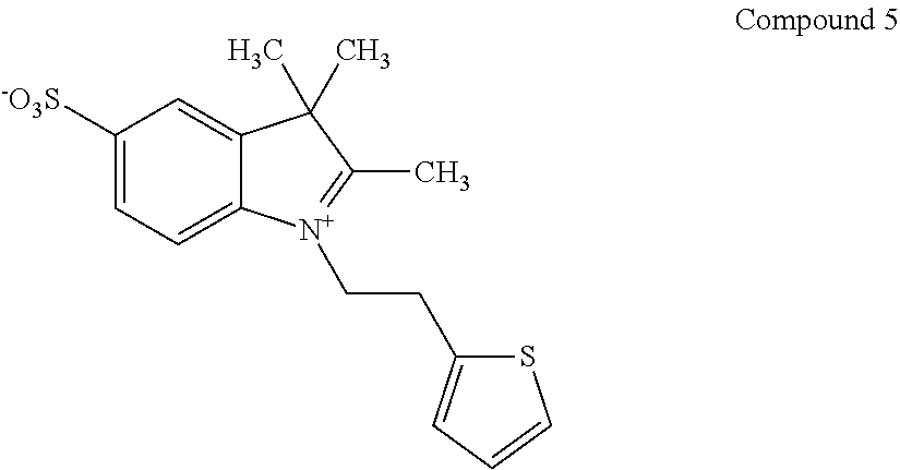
C1([-O3S])=CC=C2C(=C1)C(C)(C)C(C)=[N+]2CCC1=CC=CS1
